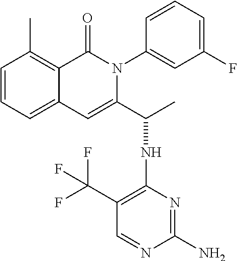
C1(C)=C2C(=CC=C1)C=C(C(C)NC1=C(C(F)(F)F)C=NC(N)=N1)N(C1=CC(F)=CC=C1)C2=O
